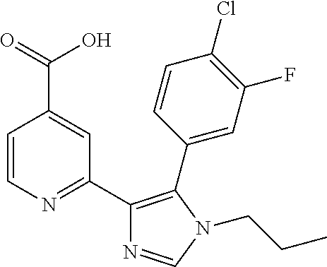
C1=CN=C(C2=C(C3=CC(F)=C(Cl)C=C3)N(CCC)C=N2)C=C1C(=O)O
